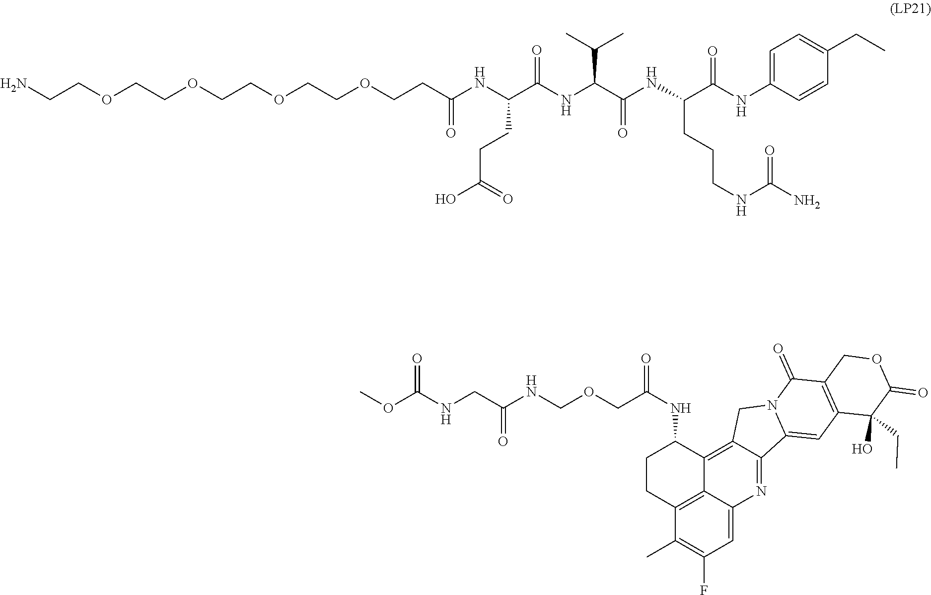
N(C(C(NC(C(NC(CCOCCOCCOCCOCCN)=O)CCC(=O)O)=O)C(C)C)=O)C(C(NC1=CC=C(CC)C=C1)=O)CCCNC(N)=O.O(C(NCC(NCOCC(NC1CCC2=C3C1=C1C(=NC3=CC(F)=C2C)C2=CC3=C(C(=O)N2C1)COC(=O)C3(O)CC)=O)=O)=O)C
